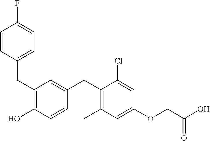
C(C1=C(O)C=CC(CC2=C(C)C=C(OCC(O)=O)C=C2Cl)=C1)C1=CC=C(F)C=C1
